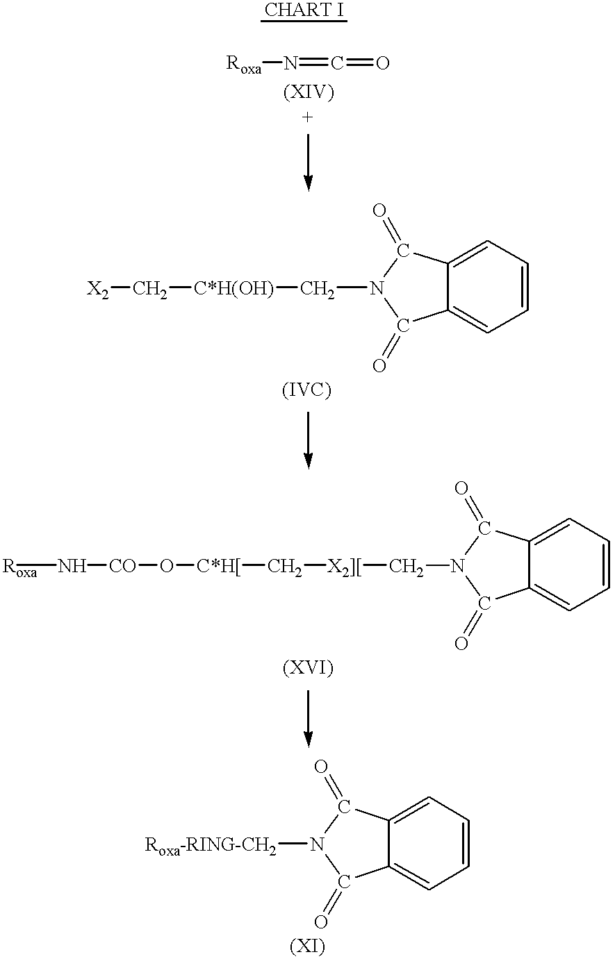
[Roxa]N=C=O.C12=CC=CC=C1C(=O)N(C[C*H(OH)]C[X2])C2=O.C12=CC=CC=C1C(=O)N(C[X2][]C[C*H[]O[CO]N[Roxa])C2=O.C12=CC=CC=C1C(=O)N([Roxa-RING-CH2])C2=O
